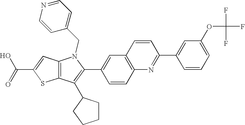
C(C1=CC2=C(S1)C(C1CCCC1)=C(C1=CC3=C(C=C1)N=C(C1=CC(OC(F)(F)F)=CC=C1)C=C3)N2CC1=CC=NC=C1)(=O)O
